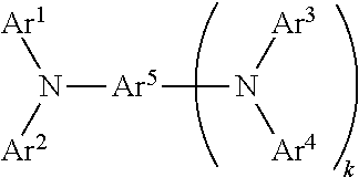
[Ar1]N([Ar2])[Ar5]N([Ar4])[Ar3]
